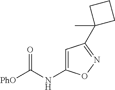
[PhO]C(NC1=CC(C2(C)CCC2)=NO1)=O
